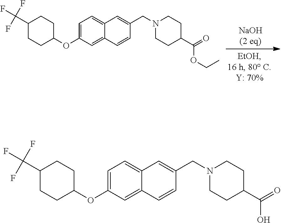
C1=C(OC2CCC(C(F)(F)F)CC2)C=C2C(=C1)C=C(CN1CCC(C(OCC)=O)CC1)C=C2.C1=C(OC2CCC(C(F)(F)F)CC2)C=C2C(=C1)C=C(CN1CCC(C(O)=O)CC1)C=C2
